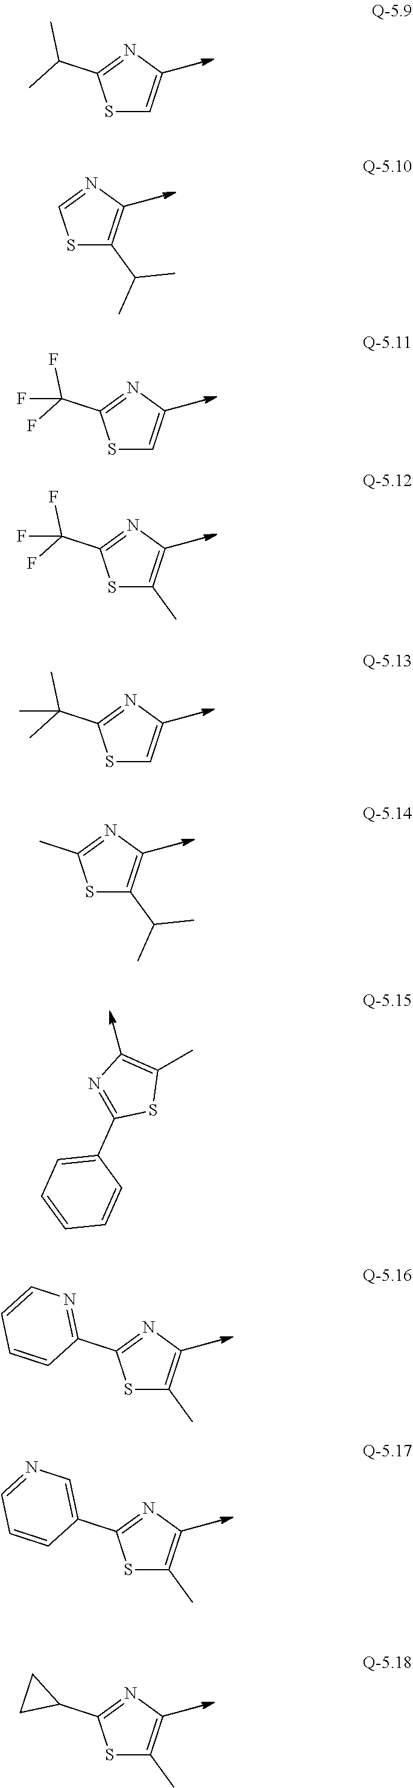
S1C=CN=C1C(C)C.S1C(C(C)C)=CN=C1.S1C=CN=C1C(F)(F)F.S1C(C)=CN=C1C(F)(F)F.S1C=CN=C1C(C)(C)C.S1C(C(C)C)=CN=C1C.N1=C(C2=CC=CC=C2)SC(C)=C1.S1C(C)=CN=C1C1=NC=CC=C1.S1C(C)=CN=C1C1=CN=CC=C1.S1C(C)=CN=C1C1CC1
